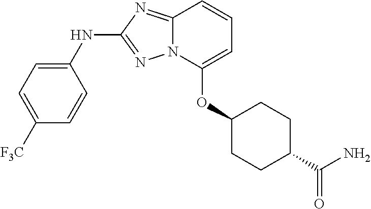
N12C(=NC(NC3=CC=C([F3C])C=C3)=N1)C=CC=C2OC1CCC(C(N)=O)CC1
